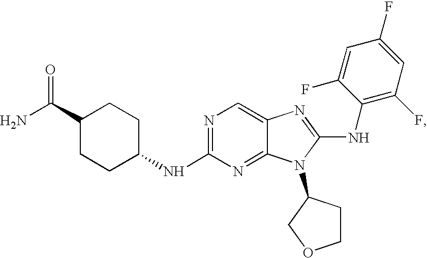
C1CC(NC2=NC=C3C(=N2)N(C2CCOC2)C(NC2=C(F)C=C(F)C=C2F)=N3)CCC1C(=O)N
